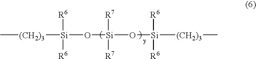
O([Si](O[Si]([R6])([R6])[(CH2)3]C)([R7])[R7])[Si]([R6])([R6])[(CH2)3]C
